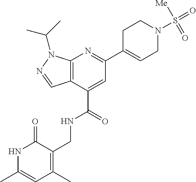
S(N1CCC(C2=NC3=C(C(C(=O)NCC4=C(C)C=C(C)NC4=O)=C2)C=NN3C(C)C)=CC1)(=O)(=O)[Me]
